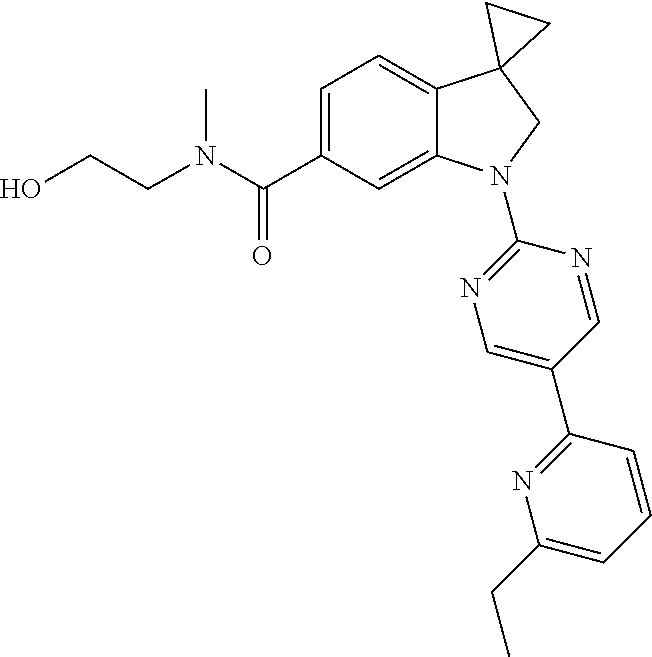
N1=C(C2=CN=C(N3C4=CC(C(N(C)CCO)=O)=CC=C4C4(C3)CC4)N=C2)C=CC=C1CC
